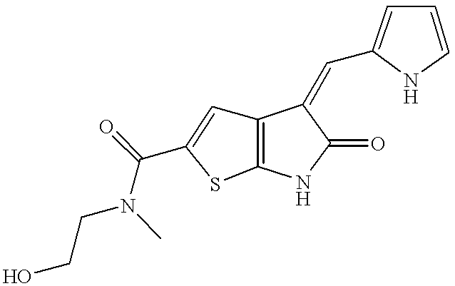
C12=C(NC(=O)C1=CC1=CC=CN1)SC(C(N(CCO)C)=O)=C2
